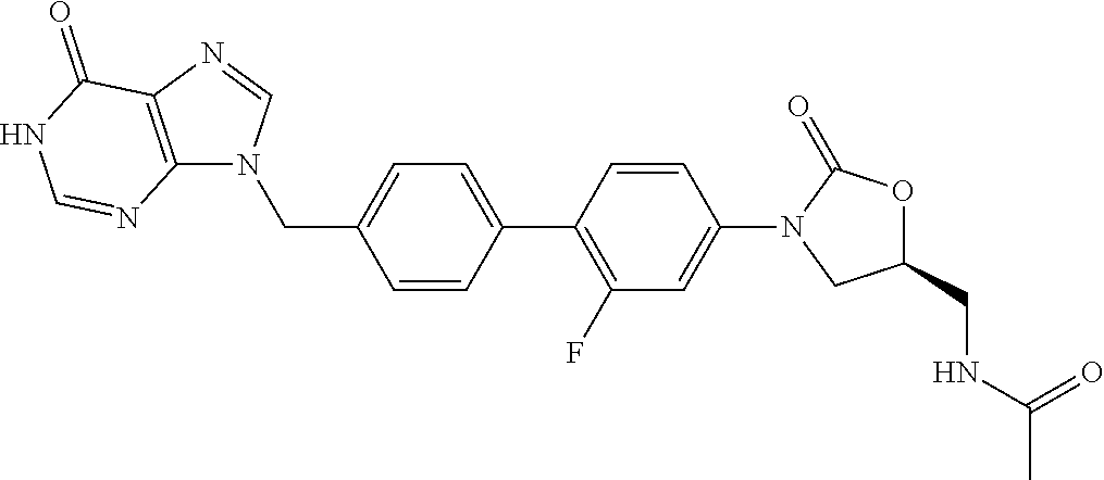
C1=CC(CN2C3=C(N=C2)C(=O)NC=N3)=CC=C1C1=C(F)C=C(N2CC(CNC(C)=O)OC2=O)C=C1
